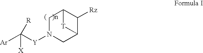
C1N([Y]C([Ar])([X])[R])CC2C([Rz])C1[T]2
